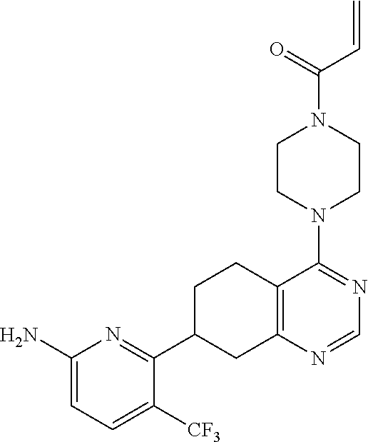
C1(C2=NC(N)=CC=C2[CF3])CC2=C(CC1)C(N1CCN(C(=O)C=C)CC1)=NC=N2
